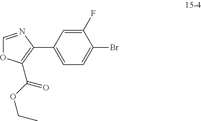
C1(F)=CC(C2=C(C(OCC)=O)OC=N2)=CC=C1Br
